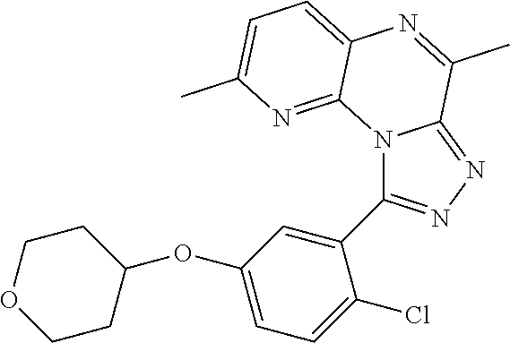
N12C(C3=CC(OC4CCOCC4)=CC=C3Cl)=NN=C1C(C)=NC1=CC=C(C)N=C21
